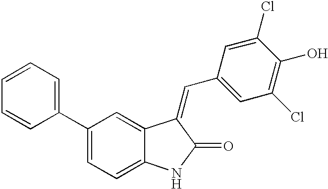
C1(C2=CC=CC=C2)=CC=C2C(=C1)C(=CC1=CC(Cl)=C(O)C(Cl)=C1)C(=O)N2
